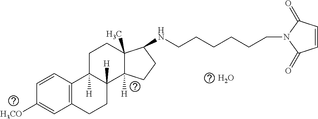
C1=CC2=C(C=C1[H3CO])CCC1([H])C2([H])CCC2(C)C1([H])CCC2NCCCCCCN1C(=O)C=CC1=O.O
